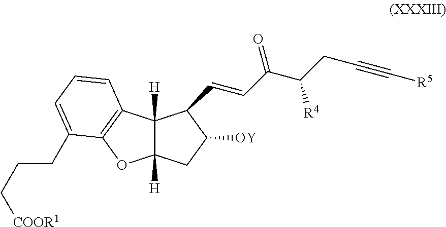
C12([H])C([H])(C3=C(O1)C(CCC[COOR1])=CC=C3)C(C=CC(C([R4])CC#C[R5])=O)C([OY])C2
